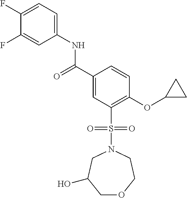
C1(F)=CC=C(NC(C2=CC(S(N3CC(O)COCC3)(=O)=O)=C(OC3CC3)C=C2)=O)C=C1F
